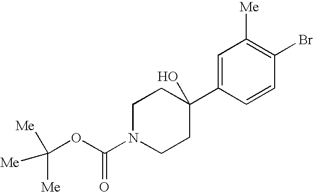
C1N(C(OC([Me])([Me])[Me])=O)CCC(C2=CC([Me])=C(Br)C=C2)(O)C1
